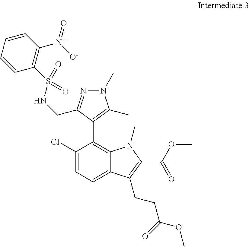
C1(Cl)=CC=C2C(=C1C1=C(C)N(C)N=C1CNS(C1=C([N+](=O)[O-])C=CC=C1)(=O)=O)N(C)C(C(=O)OC)=C2CCC(=O)OC
